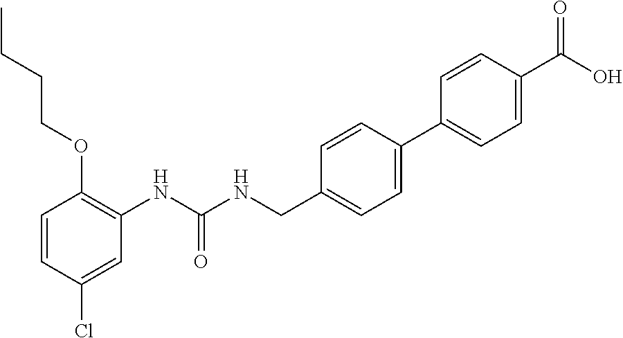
C1=CC(Cl)=CC(NC(NCC2=CC=C(C3=CC=C(C(O)=O)C=C3)C=C2)=O)=C1OCCCC
